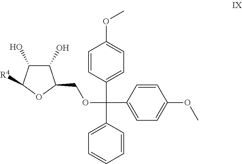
[R4]C1C(O)C(O)C(COC(C2=CC=C(OC)C=C2)(C2=CC=C(OC)C=C2)C2=CC=CC=C2)O1
